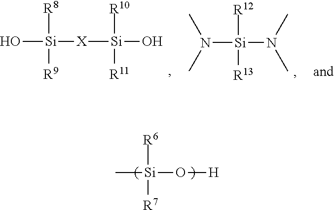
O[Si]([R8])([R9])[X][Si](O)([R10])[R11].N([Si]([R12])([R13])N(C)C)(C)C.C[Si]([R6])([R7])O[H]
